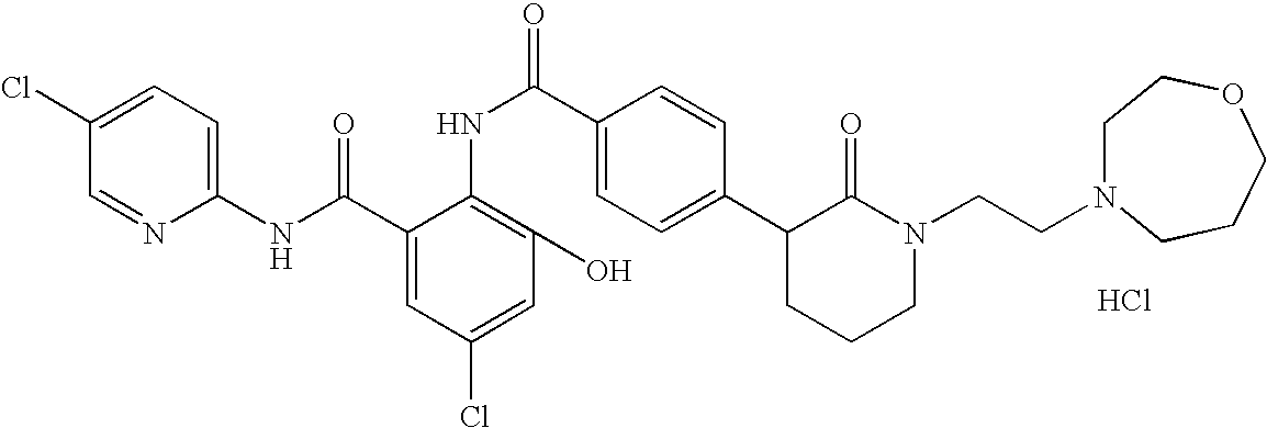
C1(NC(C2=CC(Cl)=CC(O)=C2NC(C2=CC=C(C3CCCN(CCN4CCOCCC4)C3=O)C=C2)=O)=O)=CC=C(Cl)C=N1.Cl
